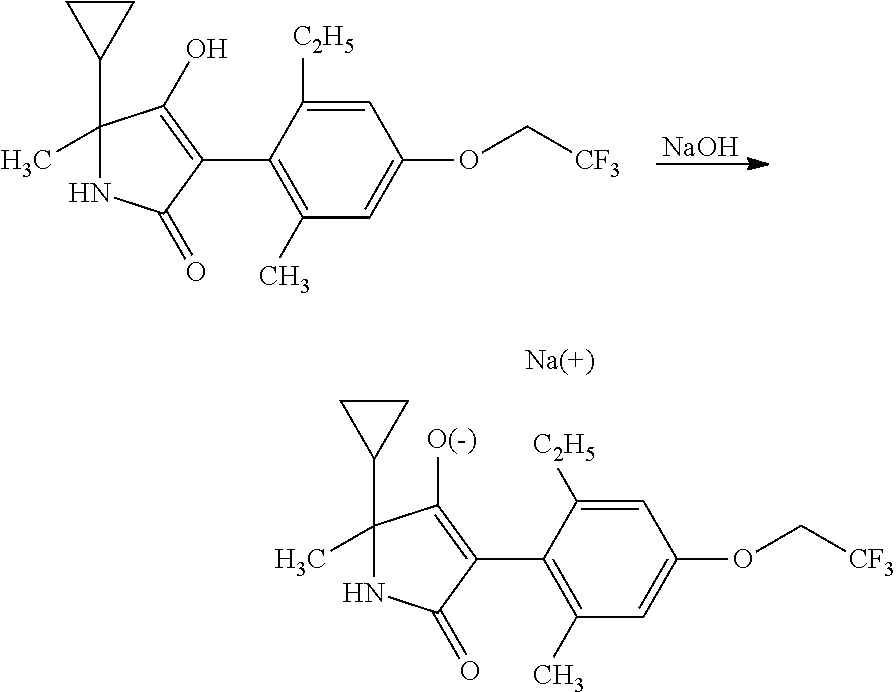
[NaOH].C1(C2CC2)(C)NC(=O)C(C2=C(C)C=C(OC[CF3])C=C2[C2H5])=C1O.C1(C2CC2)(C)NC(=O)C(C2=C(C)C=C(OC[CF3])C=C2[C2H5])=C1[O(-)]
